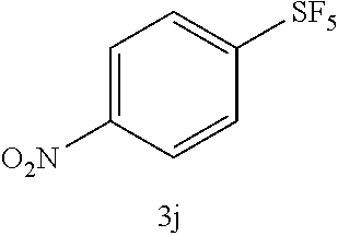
C1=C([O2N])C=CC([SF5])=C1
